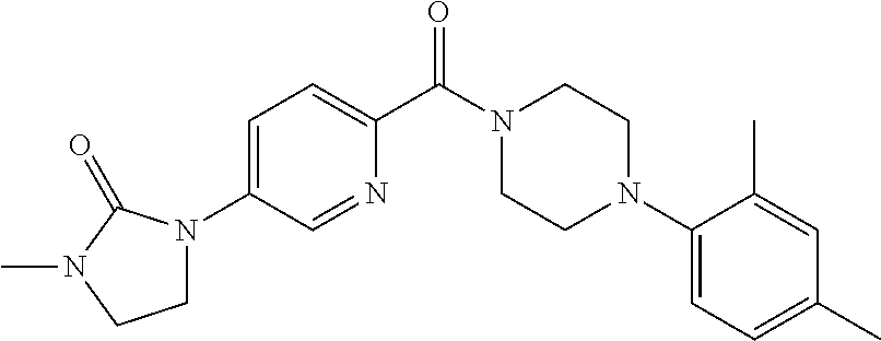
C1=C(N2CCN(C)C2=O)C=NC(C(N2CCN(C3=CC=C(C)C=C3C)CC2)=O)=C1
